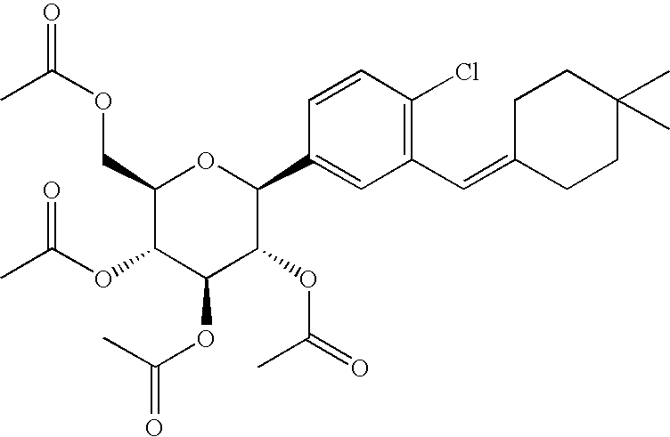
C1(COC(=O)C)C(OC(C)=O)C(OC(=O)C)C(OC(=O)C)C(C2=CC(C=C3CCC(C)(C)CC3)=C(Cl)C=C2)O1
